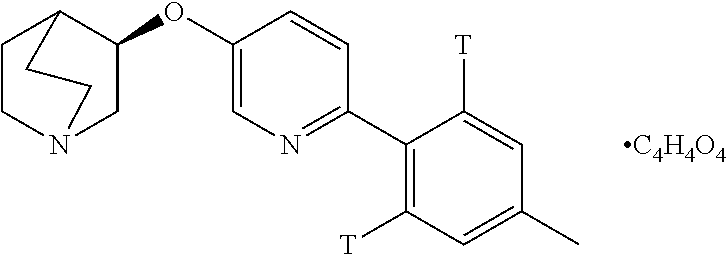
C1(OC2CN3CCC2CC3)=CN=C(C2=C([T])C=C(C)C=C2[T])C=C1.[C4H4O4]
